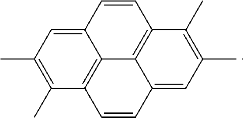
C12=CC(C)=C(C)C3=C1C1=C(C=C2)C(C)=C(C)C=C1C=C3
